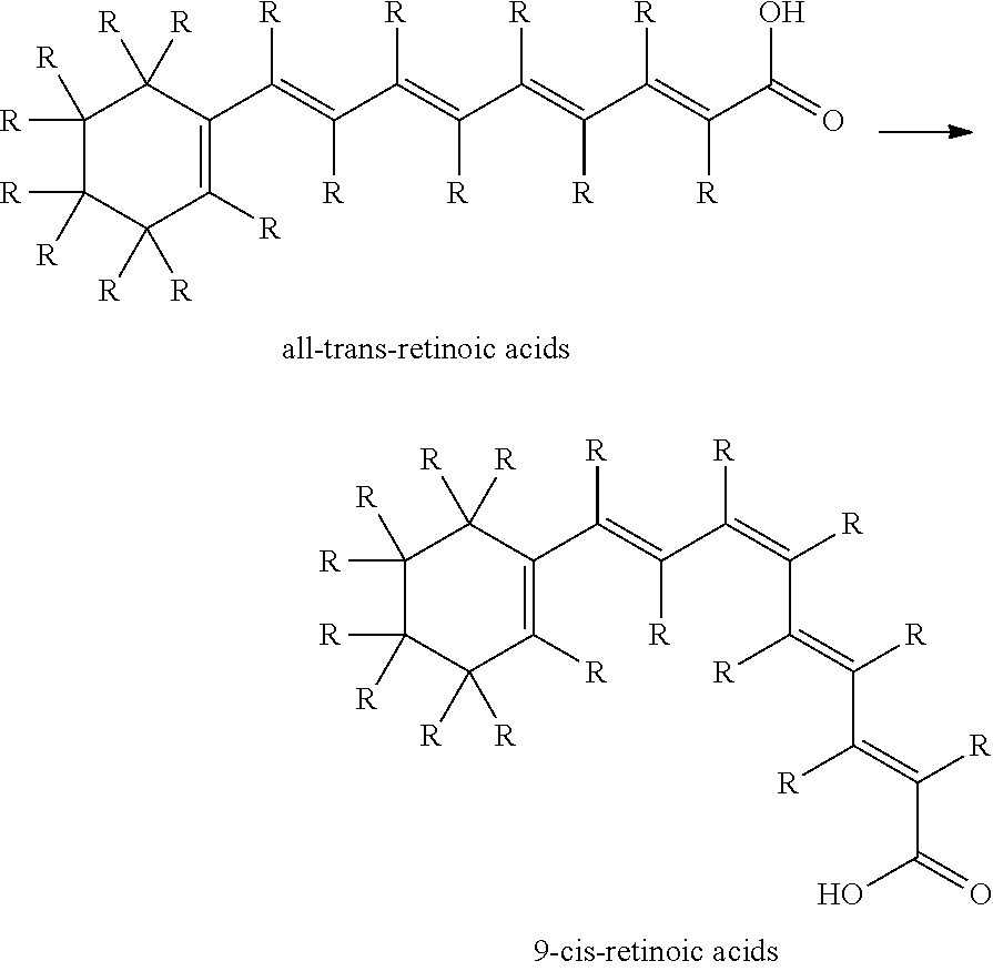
C1([R])([R])C([R])([R])C([R])([R])C([R])=C(C(=C(C(=C([R])C([R])=C(C([R])=C(C(=O)O)[R])[R])[R])[R])[R])C1([R])[R].C1([R])([R])C([R])([R])C([R])([R])C([R])=C(C(=C(C(=C(C(=C(C(=C(C(=O)O)[R])[R])[R])[R])[R])[R])[R])[R])C1([R])[R]
